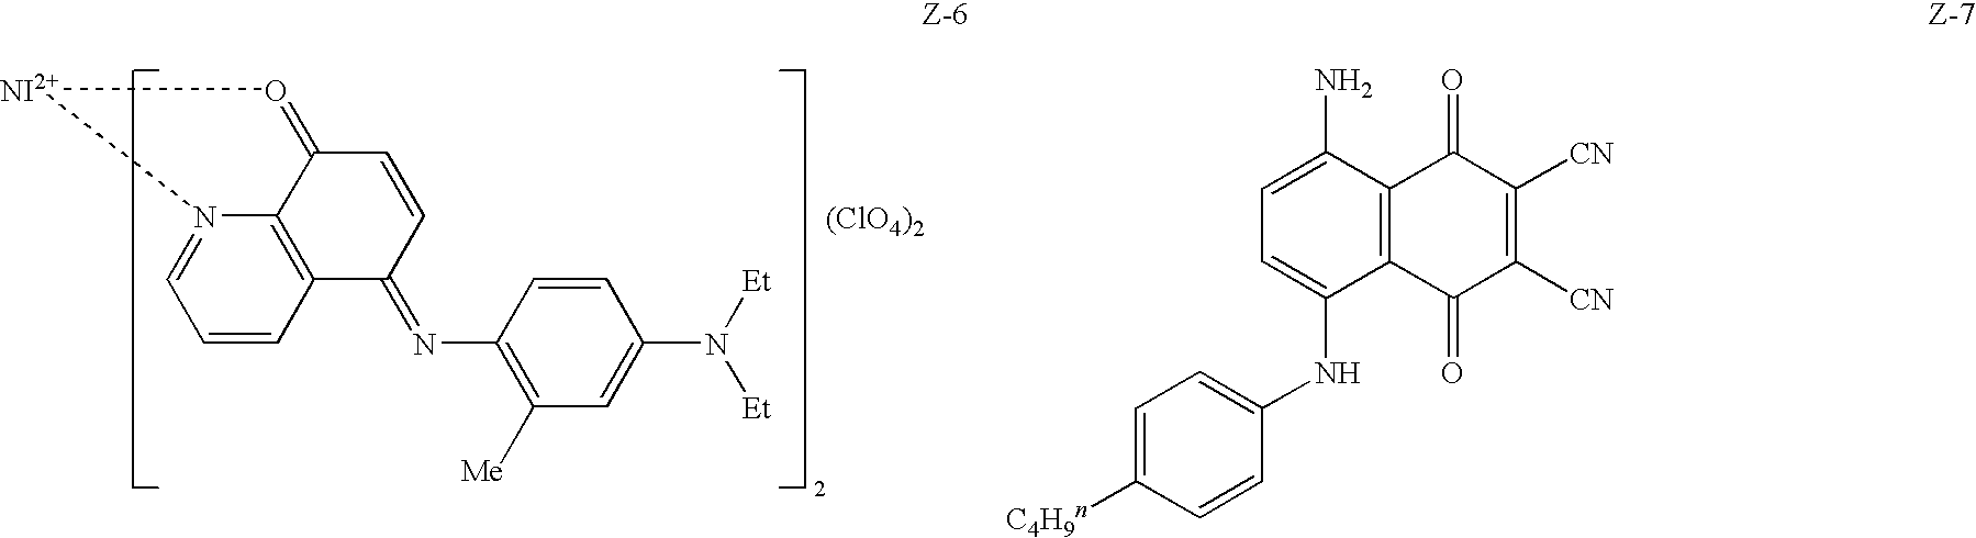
C1=CC2=C3N(=C1)[NI2+]O=C3C=CC2=NC1=C([Me])C=C(N([Et])[Et])C=C1.[(ClO4)2].C12=C(C(N)=CC=C1NC1=CC=C([C4H9n])C=C1)C(=O)C([CN])=C([CN])C2=O
